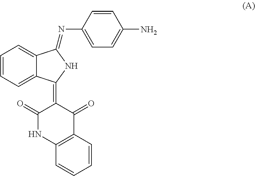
C1=CC=C2C(=C1)C(=NC1=CC=C(N)C=C1)NC2=C1C(=O)NC2=C(C1=O)C=CC=C2
